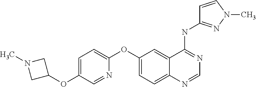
C1=C(OC2CN(C)C2)C=NC(OC2=CC=C3C(=C2)C(NC2=NN(C)C=C2)=NC=N3)=C1
